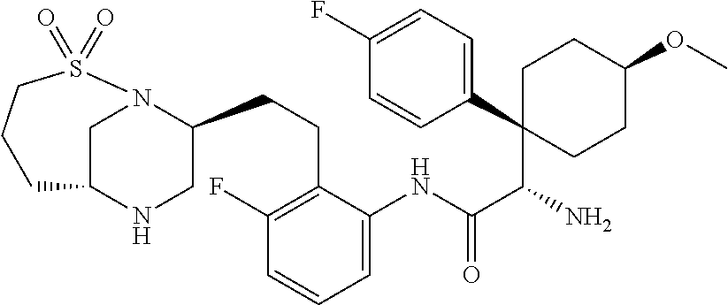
C(C(C1(C2=CC=C(F)C=C2)CCC(OC)CC1)N)(=O)NC1=CC=CC(F)=C1CCC1CNC2CN1S(=O)(=O)CCC2
